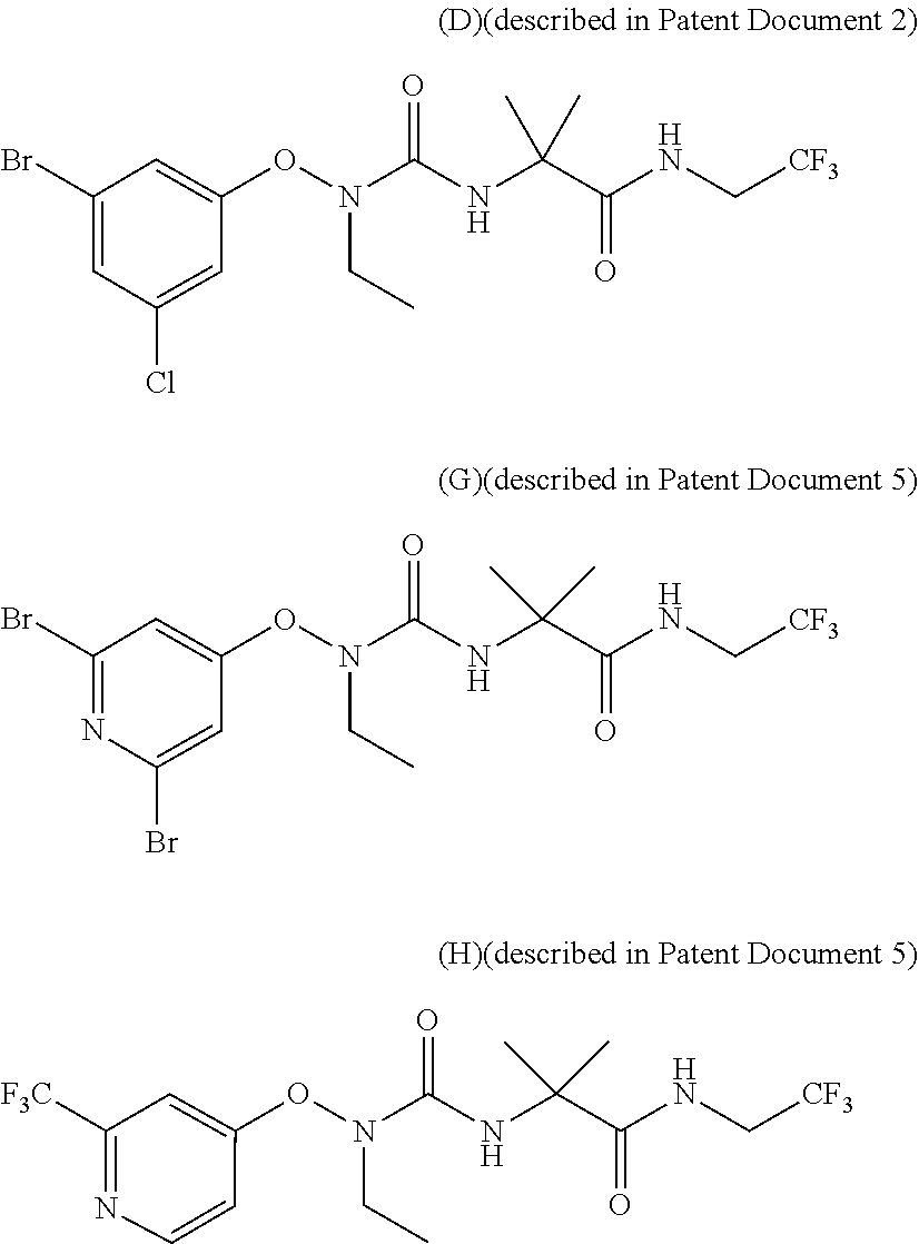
CCN(OC1=CC(Br)=NC(Br)=C1)C(=O)NC(C(NC[CF3])=O)(C)C.CCN(C(NC(C(=O)NC[CF3])(C)C)=O)OC1=CC([F3C])=NC=C1.CCN(OC1=CC(Br)=CC(Cl)=C1)C(=O)NC(C(NC[CF3])=O)(C)C
